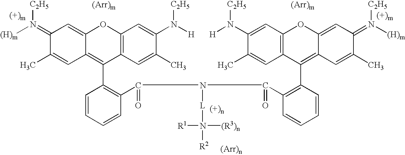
C1(=N([(H)m])[C2H5])C(C)=CC2=C(C3=C(C(=O)N(C(C4=C(C5=C6C=C(C)C(=N([(H)m])[C2H5])C=C6OC6=C5C=C(C)C(N([H])[C2H5])=C6)C=CC=C4)=O)[L]N([R1])([R2])[(R3)n])C=CC=C3)C3=C(OC2=C1)C=C(N([H])[C2H5])C(C)=C3
